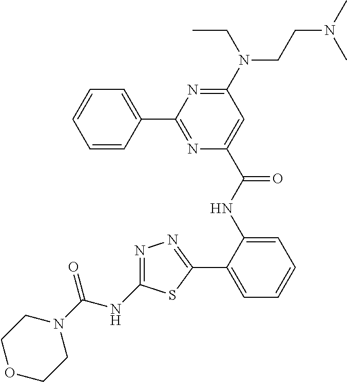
C1=CC=CC(C2=NC(C(NC3=CC=CC=C3C3=NN=C(NC(=O)N4CCOCC4)S3)=O)=CC(N(CCN(C)C)CC)=N2)=C1
